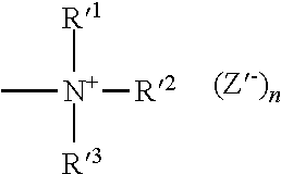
[R1][N+]([R3])([R2])C
